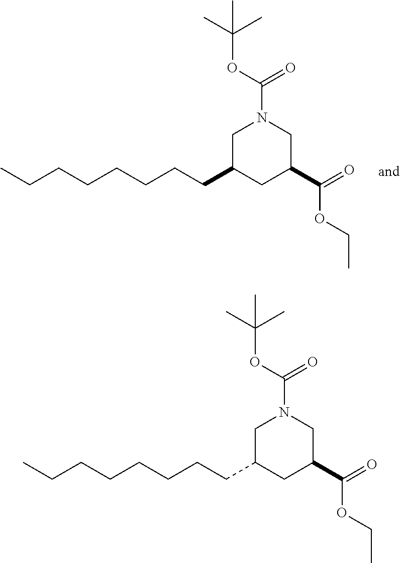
C1N(C(=O)OC(C)(C)C)CC(C(=O)OCC)CC1CCCCCCCC.C1N(C(=O)OC(C)(C)C)CC(C(=O)OCC)CC1CCCCCCCC
